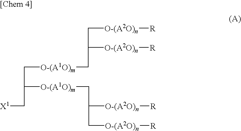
[X1]CC([O-(A1O)m]CC([O-(A2O)n][R])C[O-(A2O)n][R])C[O-(A1O)m]CC([O-(A2O)n][R])C[O-(A2O)n][R]
